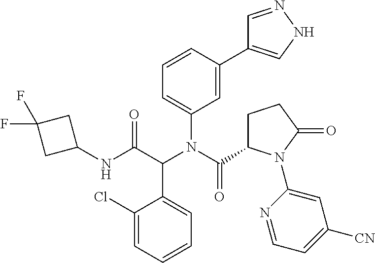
C1(N(C(C2CCC(=O)N2C2=CC([CN])=CC=N2)=O)C(C(NC2CC(F)(F)C2)=O)C2=CC=CC=C2Cl)=CC=CC(C2=CNN=C2)=C1
